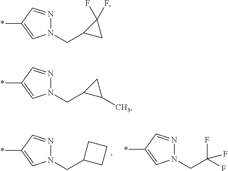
N1(CC2CC2(F)F)N=CC(*)=C1.N1(CC2CCC2)N=CC(*)=C1.N1(CC(F)(F)F)N=CC(*)=C1.N1(CC2C(C)C2)N=CC(*)=C1
